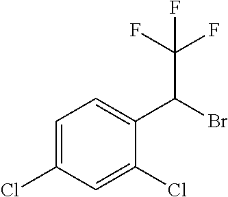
C1=C(Cl)C=C(Cl)C(C(Br)C(F)(F)F)=C1
